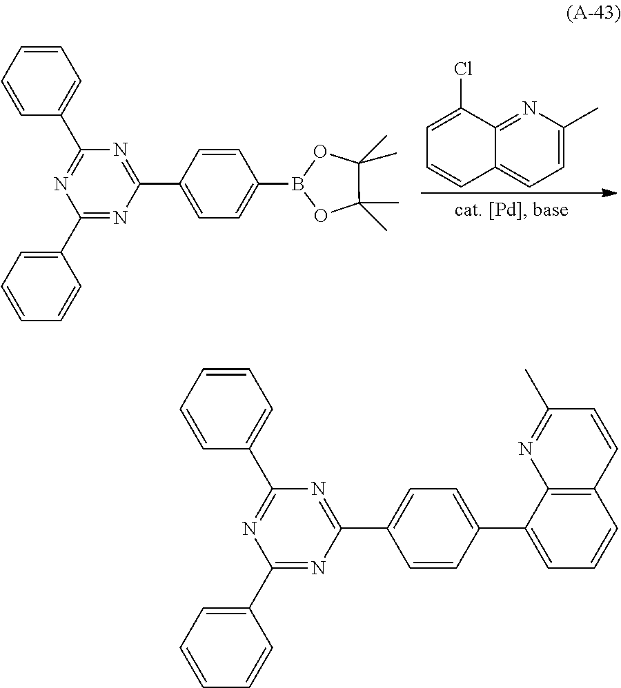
C1=C2C(=NC(C)=C1)C(Cl)=CC=C2.C1(C2=CC=CC=C2)=NC(C2=CC=CC=C2)=NC(C2=CC=C(B3OC(C)(C)C(C)(C)O3)C=C2)=N1.C1(C2=CC=CC=C2)=NC(C2=CC=CC=C2)=NC(C2=CC=C(C3=CC=CC4=C3N=C(C)C=C4)C=C2)=N1
